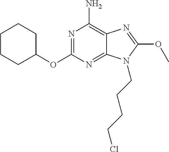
N1=C(OC2CCCCC2)N=C2C(=C1N)N=C(OC)N2CCCCCl
